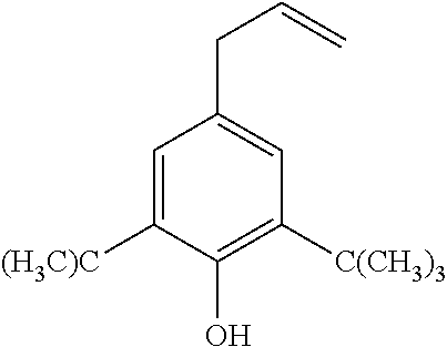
C1=C([(H3C)C])C(O)=C([C(CH3)3])C=C1CC=C
